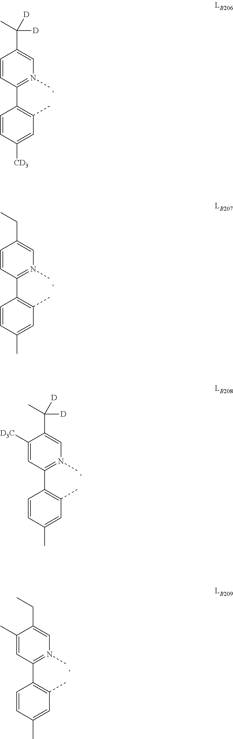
C1=CC([CD3])=CC(C)=C1C1=N(C)C=C(C(C)([D])[D])C=C1.C1=CC(C)=CC(C)=C1C1=N(C)C=C(CC)C=C1.C1=CC(C)=CC(C)=C1C1=N(C)C=C(C(C)([D])[D])C([D3C])=C1.C1=CC(C)=CC(C)=C1C1=N(C)C=C(CC)C(C)=C1
